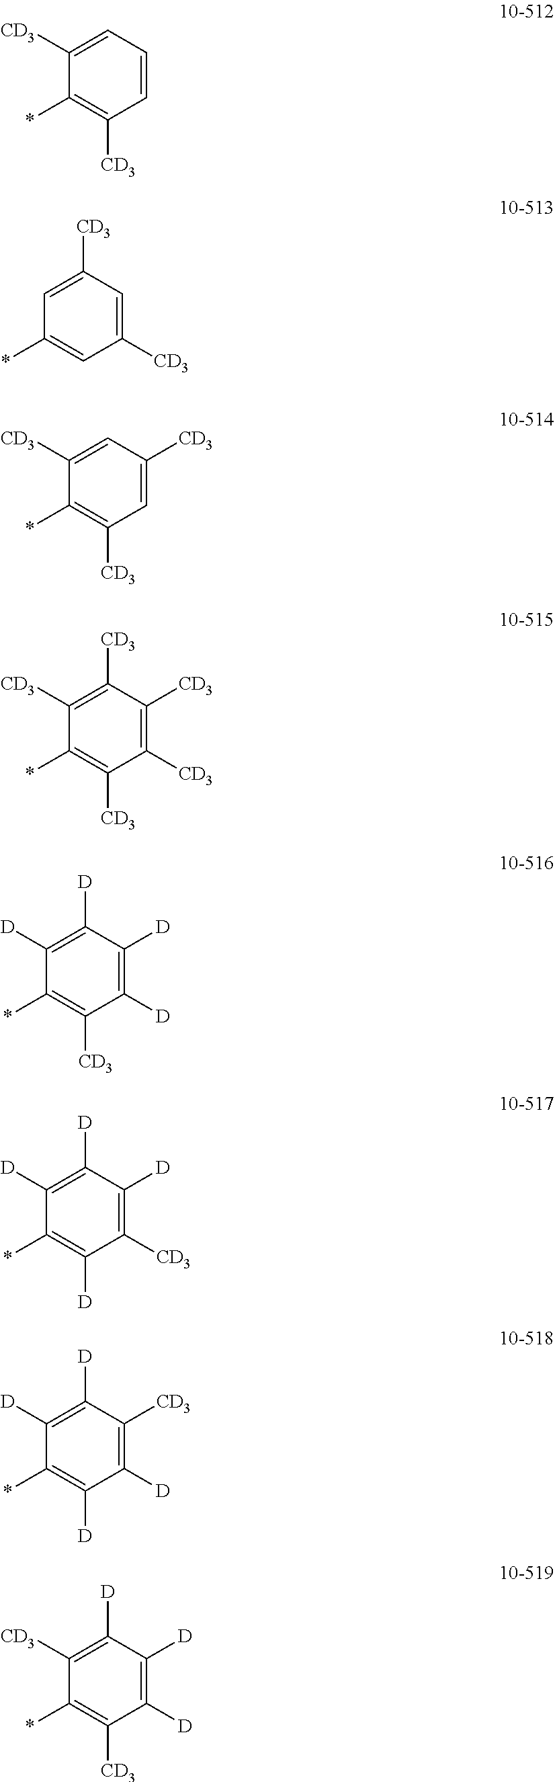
*C1=C([CD3])C=CC=C1[CD3].*C1=CC([CD3])=CC([CD3])=C1.*C1=C([CD3])C=C([CD3])C=C1[CD3].*C1=C([CD3])C([CD3])=C([CD3])C([CD3])=C1[CD3].*C1=C([CD3])C([D])=C([D])C([D])=C1[D].*C1=C([D])C([CD3])=C([D])C([D])=C1[D].*C1=C([D])C([D])=C([CD3])C([D])=C1[D].*C1=C([CD3])C([D])=C([D])C([D])=C1[CD3]
